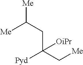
[Me]C(CC(C[Me])([Pyd])[OiPr])[Me]
